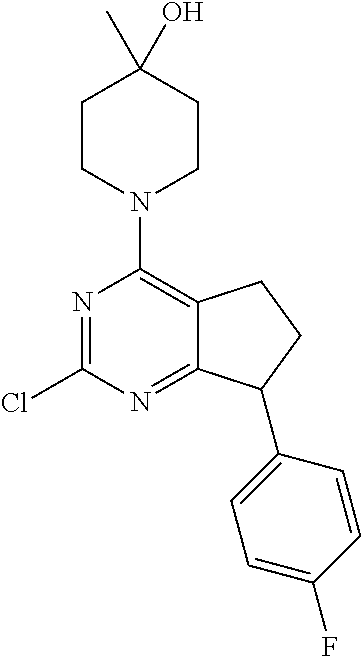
N1=C(Cl)N=C2C(=C1N1CCC(O)(C)CC1)CCC2C1=CC=C(F)C=C1
